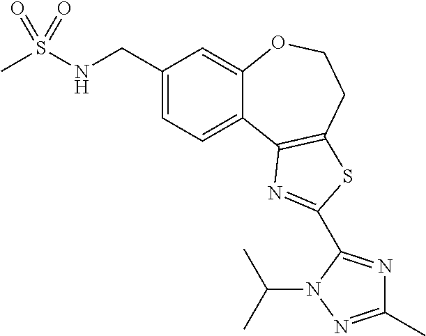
C1(CNS(C)(=O)=O)=CC=C2C(=C1)OCCC1=C2N=C(C2=NC(C)=NN2C(C)C)S1
